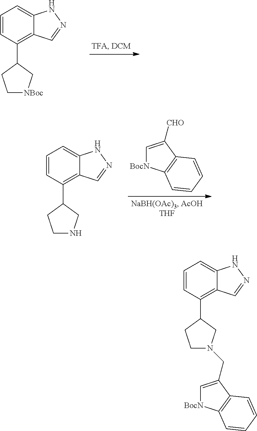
C1=CC(C2CC[NBoc]C2)=C2C(=C1)NN=C2.C1=CC(C2CCNC2)=C2C(=C1)NN=C2.C1=C([CHO])C2=C([BocN]1)C=CC=C2.C1=CC(C2CCN(CC3=C[BocN]C4=C3C=CC=C4)C2)=C2C(=C1)NN=C2
